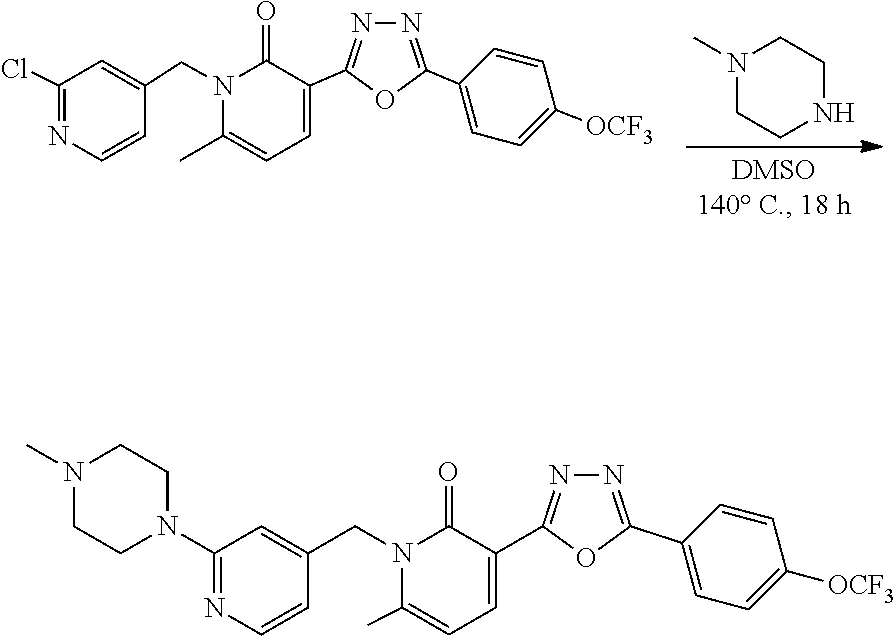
N1(C)CCNCC1.N1(CC2=CC(Cl)=NC=C2)C(C)=CC=C(C2=NN=C(C3=CC=C([OCF3])C=C3)O2)C1=O.N1(CC2=CC(N3CCN(C)CC3)=NC=C2)C(C)=CC=C(C2=NN=C(C3=CC=C([OCF3])C=C3)O2)C1=O
